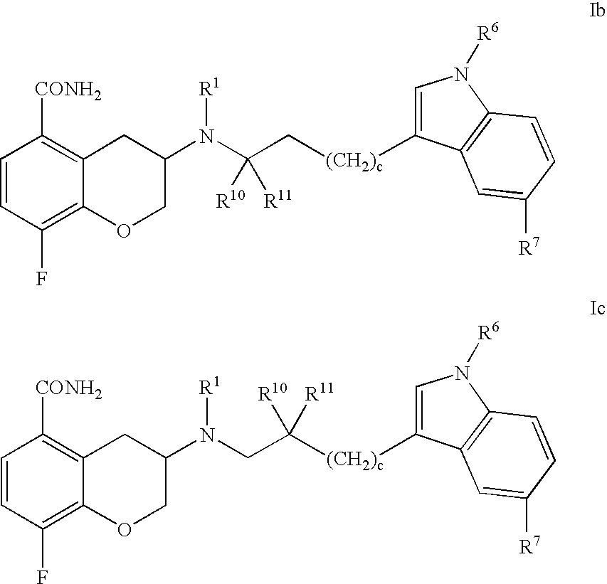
C1(F)=C2C(=C([CONH2])C=C1)CC(N(C(C[(CH2)c]C1=CN([R6])C3=C1C=C([R7])C=C3)([R10])[R11])[R1])CO2.C1(F)=C2C(=C([CONH2])C=C1)CC(N(CC([(CH2)c]C1=CN([R6])C3=C1C=C([R7])C=C3)([R10])[R11])[R1])CO2
